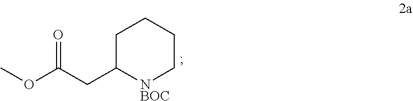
C1C(CC(OC)=O)[NBOC]CCC1
